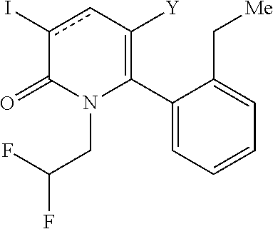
C1(C2=C([Y])cc(I)C(=O)N2CC(F)F)=CC=CC=C1C[Me]
